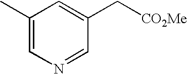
C1(C)=CN=CC(C[CO2Me])=C1
